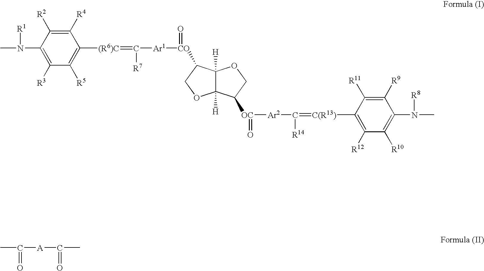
CN(C1=C([R3])C([R5])=C([(R6)C]=C([Ar1][CO](=O)C2C3([H])C([H])(OC2)C([OC]([Ar2]C(=[C(R13)]C2=C([R12])C([R10])=C(N(C)[R8])C([R9])=C2[R11])[R14])=O)CO3)[R7])C([R4])=C1[R2])[R1].C([A]C(=O)C)(C)=O
